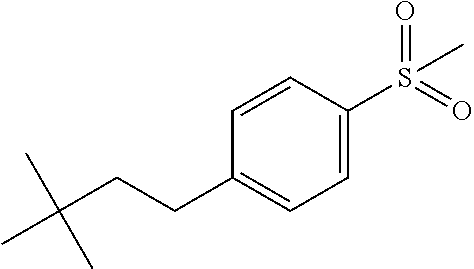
CC(CCC1=CC=C(S(=O)(=O)C)C=C1)(C)C
